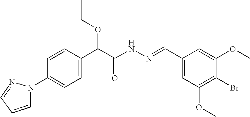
C1=CC(C(C(NN=CC2=CC(OC)=C(Br)C(OC)=C2)=O)OCC)=CC=C1N1C=CC=N1
